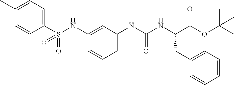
C1(S(=O)(=O)NC2=CC(NC(NC(C(OC(C)(C)C)=O)CC3=CC=CC=C3)=O)=CC=C2)=CC=C(C)C=C1
